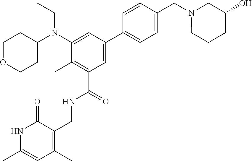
CCN(C1CCOCC1)C1=CC(C2=CC=C(CN3CCCC(O)C3)C=C2)=CC(C(NCC2=C(C)C=C(C)NC2=O)=O)=C1C
